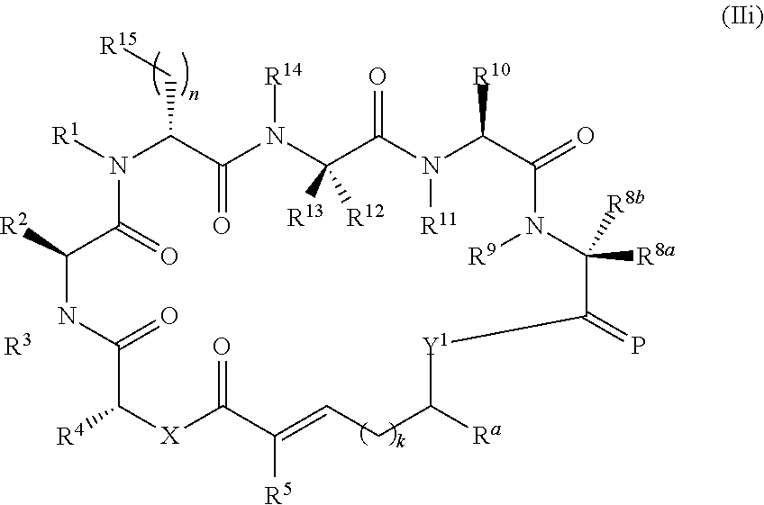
[R3].N1([R1])C(C[R15])C(=O)N([R14])C([R13])([R12])C(=O)N([R11])C([R10])C(=O)N([R9])C([R8b])([R8a])C(=P)[Y1]C([Ra])CC=C([R5])C(=O)[X]C([R4])C(=O)NC([R2])C1=O
